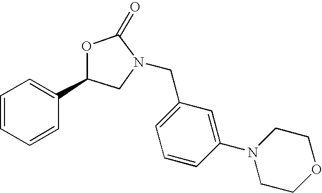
C1=CC=CC(C2CN(CC3=CC=CC(N4CCOCC4)=C3)C(=O)O2)=C1
